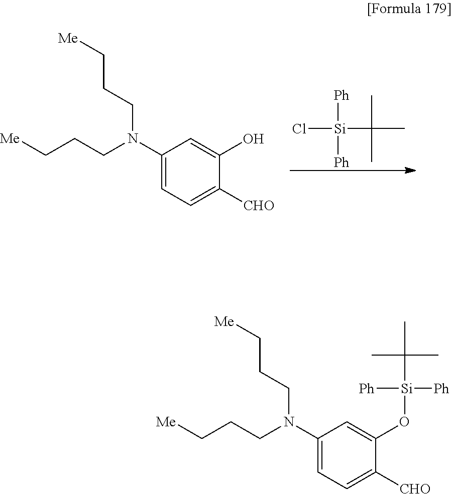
Cl[Si]([Ph])([Ph])C(C)(C)C.C1(N(CCC[Me])CCC[Me])=CC=C([CHO])C(O)=C1.C1(N(CCC[Me])CCC[Me])=CC=C([CHO])C(O[Si]([Ph])([Ph])C(C)(C)C)=C1
